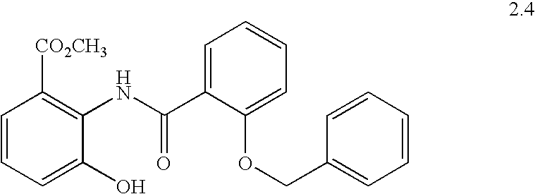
C1=CC=C(O)C(NC(C2=CC=CC=C2OCC2=CC=CC=C2)=O)=C1[CO2CH3]
